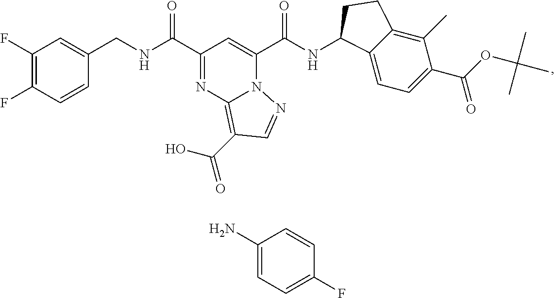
C1(F)=C(F)C=CC(CNC(C2=NC3=C(C(O)=O)C=NN3C(C(NC3C4=CC=C(C(OC(C)(C)C)=O)C(C)=C4CC3)=O)=C2)=O)=C1.C1(F)=CC=C(N)C=C1
